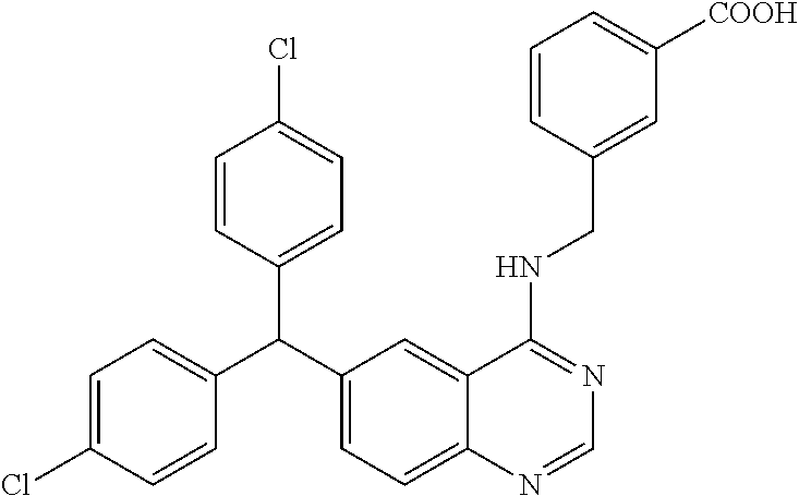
C1=CC(C(C2=CC=C3C(=C2)C(NCC2=CC([COOH])=CC=C2)=NC=N3)C2=CC=C(Cl)C=C2)=CC=C1Cl
